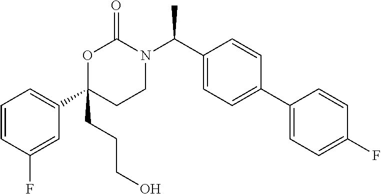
O1C(C2=CC=CC(F)=C2)(CCCO)CCN(C(C2=CC=C(C3=CC=C(F)C=C3)C=C2)C)C1=O
